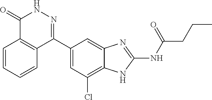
C(C(=O)NC1=NC2=CC(C3=NNC(=O)C4=C3C=CC=C4)=CC(Cl)=C2N1)CC
